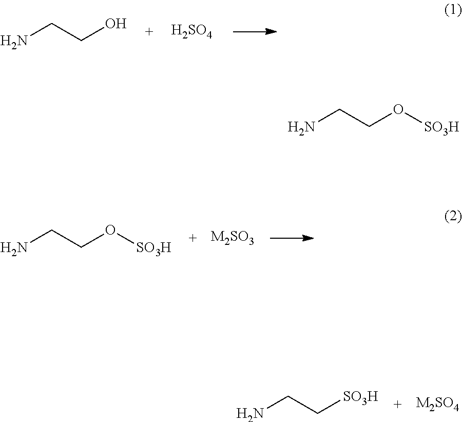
NCCO[SO3H].NCC[SO3H].NCCO.[H2SO4].NCCO[SO3H].[M2SO3]
